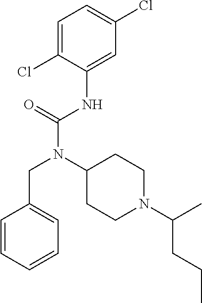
C1=CC=CC=C1CN(C(NC1=CC(Cl)=CC=C1Cl)=O)C1CCN(C(C)CCC)CC1
